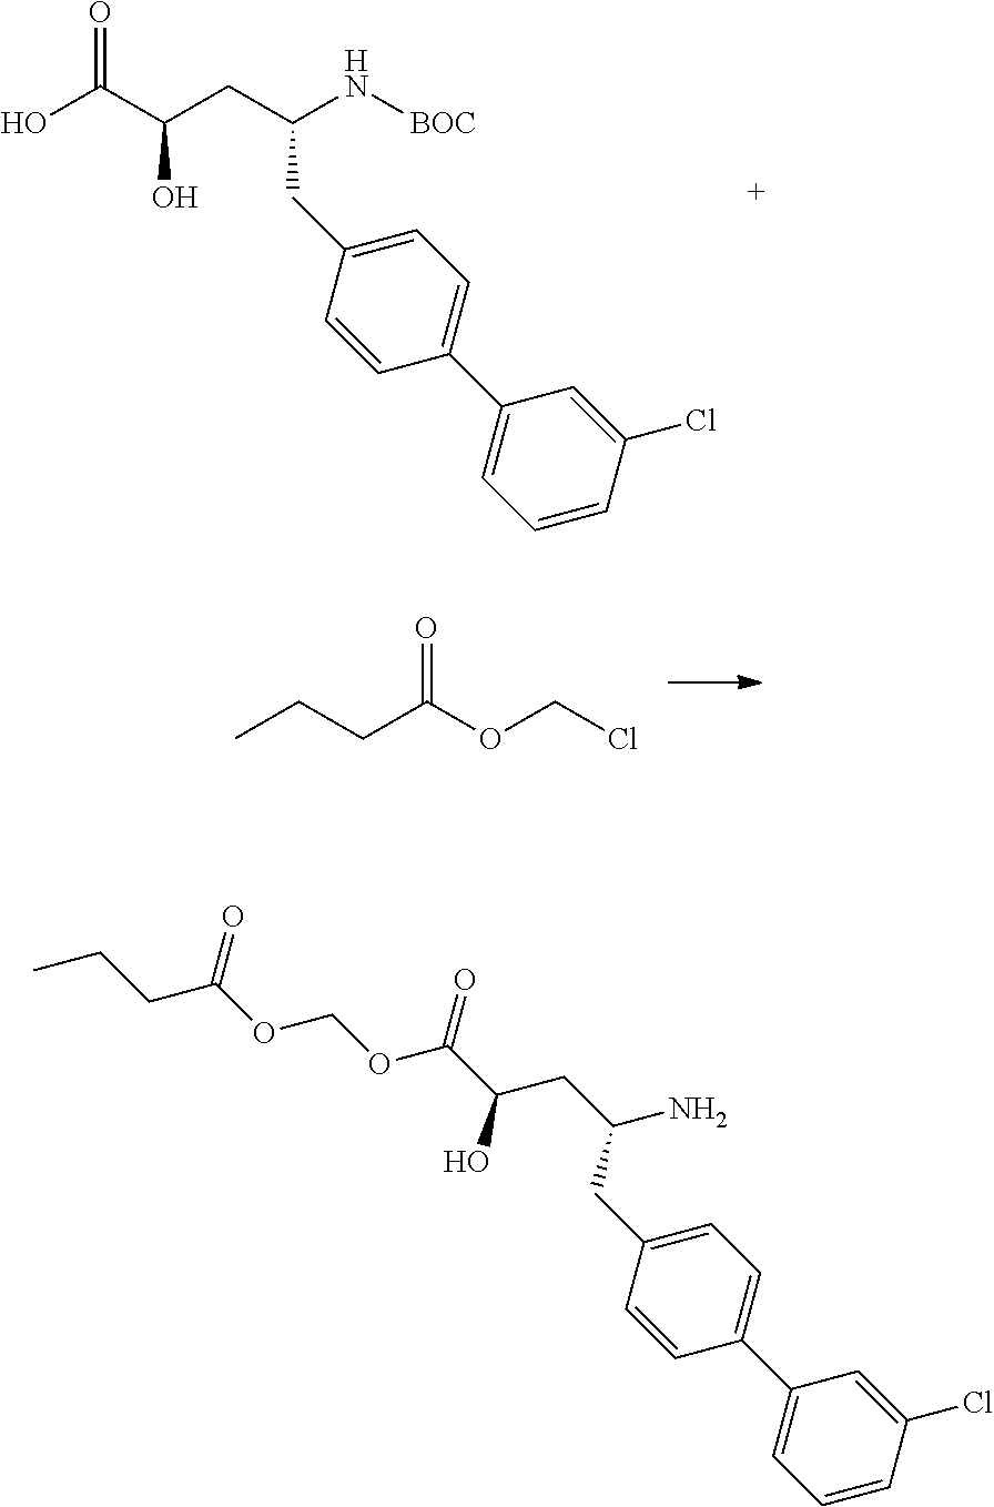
C(C1=CC=C(C2=CC=CC(Cl)=C2)C=C1)C(CC(C(OCOC(CCC)=O)=O)O)N.O=C(C(CC(N[BOC])CC1=CC=C(C2=CC=CC(Cl)=C2)C=C1)O)O.O=C(OCCl)CCC
